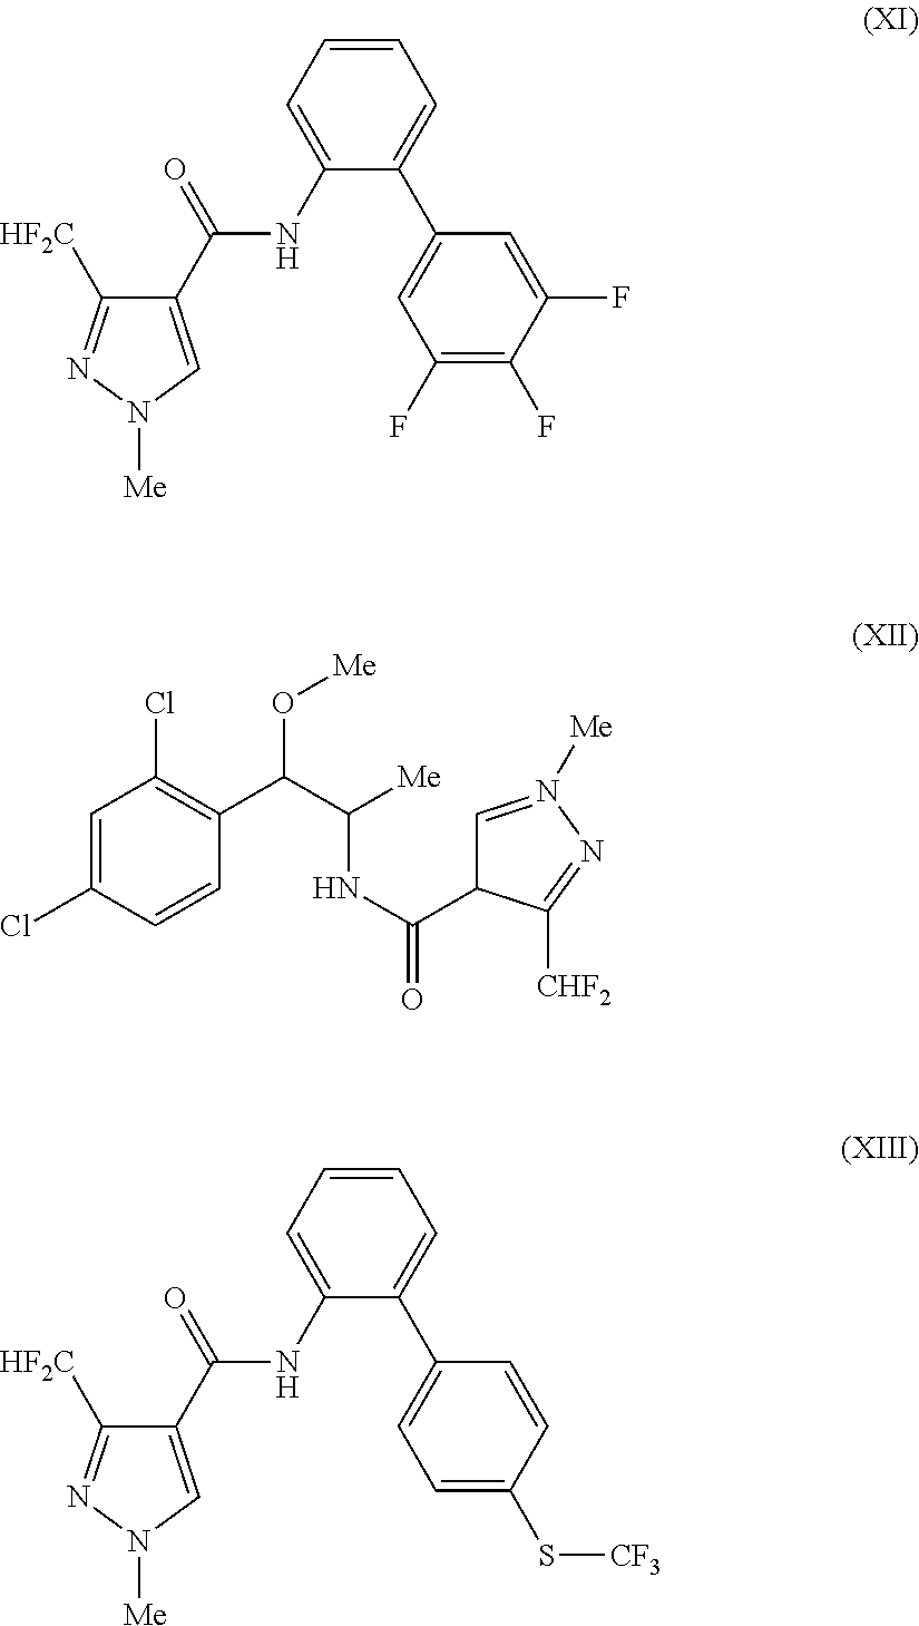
C1(C(=O)NC2=CC=CC=C2C2=CC(F)=C(F)C(F)=C2)=CN([Me])N=C1[HF2C].C1=N([Me])N=C([CHF2])C1C(NC(C(C1=C(Cl)C=C(Cl)C=C1)O[Me])[Me])=O.C1(C(=O)NC2=CC=CC=C2C2=CC=C(S[CF3])C=C2)=CN([Me])N=C1[HF2C]
